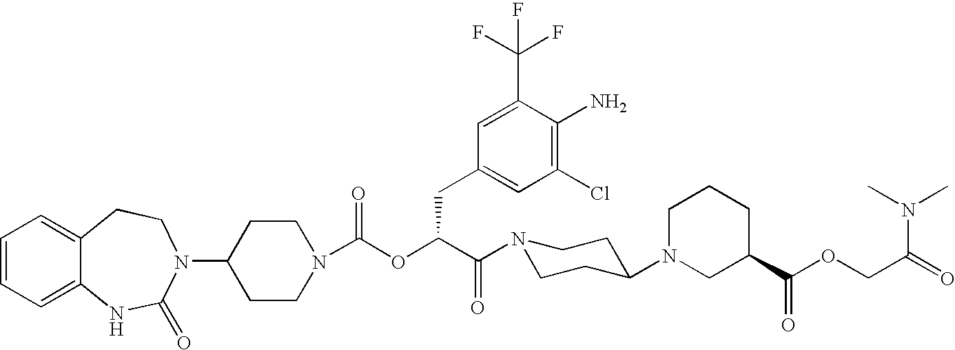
C1(N2C(=O)NC3=CC=CC=C3CC2)CCN(C(OC(C(N2CCC(N3CC(C(OCC(N(C)C)=O)=O)CCC3)CC2)=O)CC2=CC(Cl)=C(N)C(C(F)(F)F)=C2)=O)CC1
